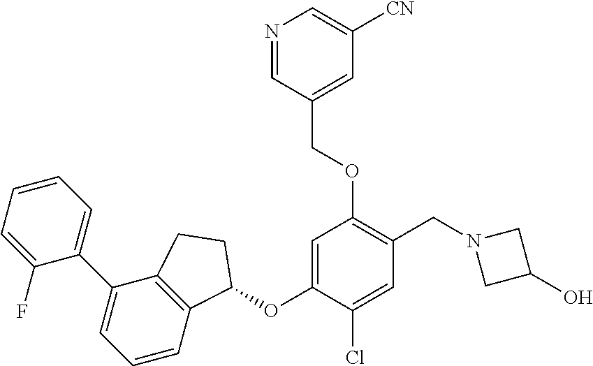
C1(F)=CC=CC=C1C1=CC=CC2=C1CCC2OC1=CC(OCC2=CC([CN])=CN=C2)=C(CN2CC(O)C2)C=C1Cl
